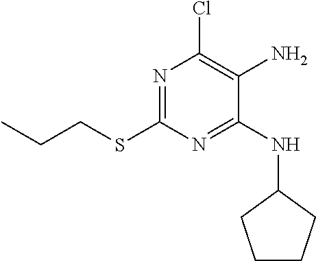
C1(SCCC)=NC(Cl)=C(N)C(NC2CCCC2)=N1
